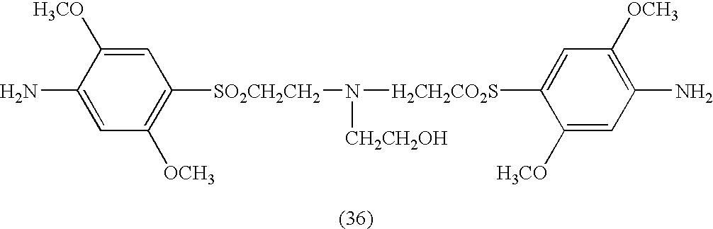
C1=C(N)C([H3CO])=CC([SO2CH2CH2]N([H2CH2CO2S]C2=CC([OCH3])=C(N)C=C2[H3CO])[CH2CH2OH])=C1[OCH3]
